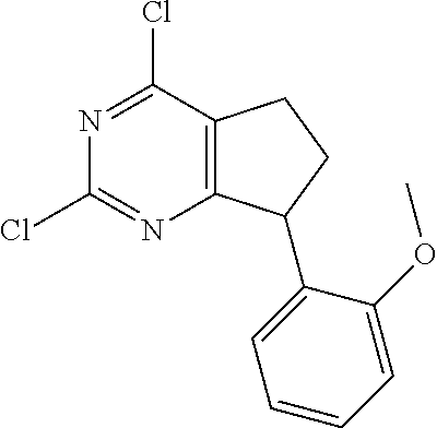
N1=C(Cl)C2=C(N=C1Cl)C(C1=CC=CC=C1OC)CC2
